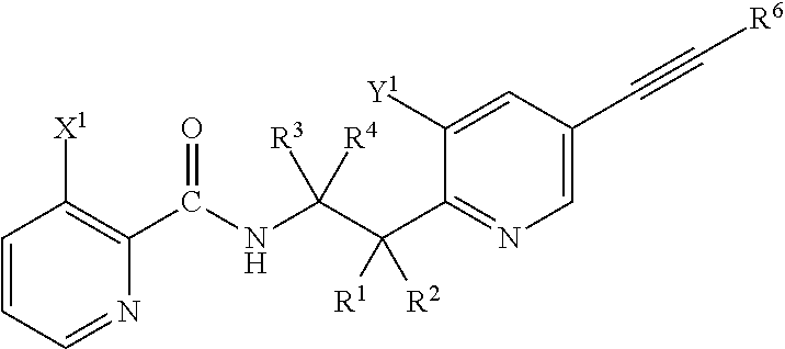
C1=CC=NC(C(NC(C(C2=NC=C(C#C[R6])C=C2[Y1])([R1])[R2])([R3])[R4])=O)=C1[X1]
